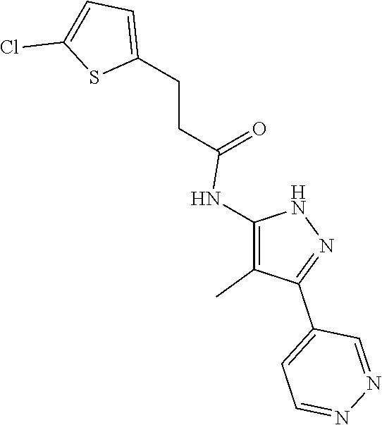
C1(CCC(=O)NC2=C(C)C(C3=CC=NN=C3)=NN2)=CC=C(Cl)S1
